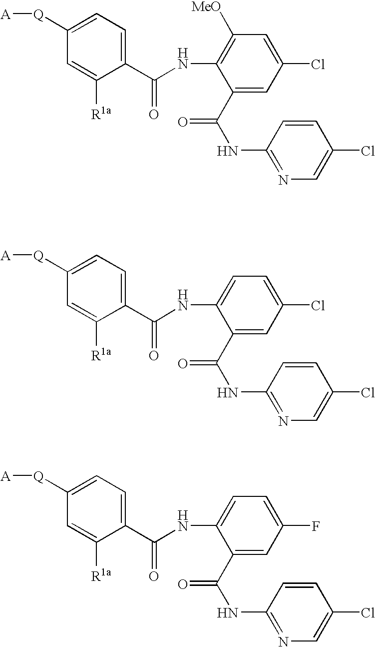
C1(C(NC2=C([MeO])C=C(Cl)C=C2C(=O)NC2=NC=C(Cl)C=C2)=O)=CC=C([Q][A])C=C1[R1a].C1(C(NC2=CC=C(Cl)C=C2C(=O)NC2=NC=C(Cl)C=C2)=O)=CC=C([Q][A])C=C1[R1a].C1(C(NC2=CC=C(F)C=C2C(=O)NC2=NC=C(Cl)C=C2)=O)=CC=C([Q][A])C=C1[R1a]
